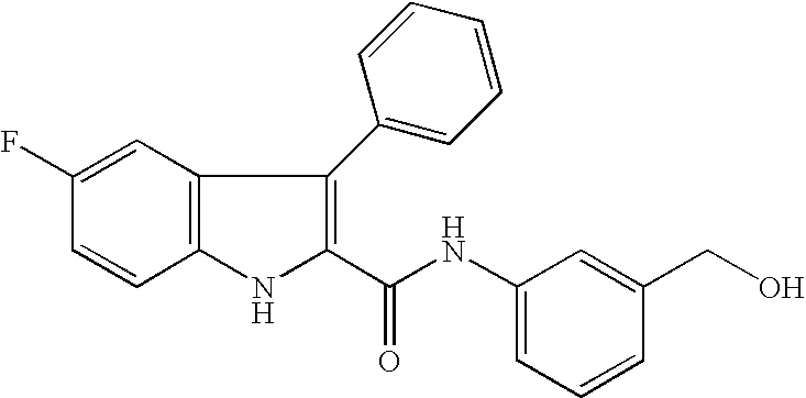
C1=C(F)C=CC2=C1C(C1=CC=CC=C1)=C(C(NC1=CC=CC(CO)=C1)=O)N2
